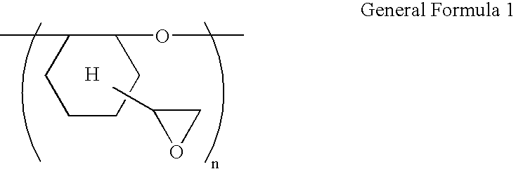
CC1OC1.C1(C)CCCCC1OC.[H]
